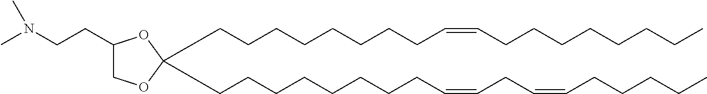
C(CCCCCCCC=CCC=CCCCCC)C1(CCCCCCCCC=CCCCCCCCC)OC(CCN(C)C)CO1
